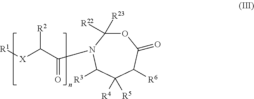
C(C([X][R1])[R2])(=O)N1C([R22])([R23])OC(=O)C([R6])C([R4])([R5])C1[R3]
